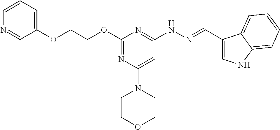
C(OC1=NC(N2CCOCC2)=CC(NN=CC2=CNC3=CC=CC=C23)=N1)COC1=CC=CN=C1
